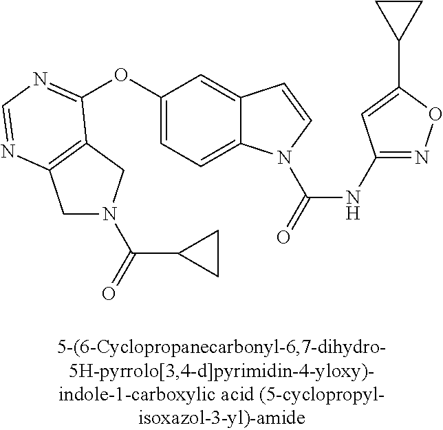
O(C1=CC=C2C(=C1)C=CN2C(=O)NC1=NOC(C2CC2)=C1)C1=NC=NC2=C1CN(C(=O)C1CC1)C2
